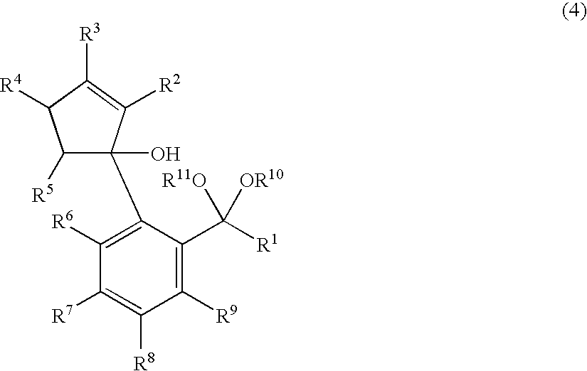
C1([R5])C(C2=C([R6])C([R7])=C([R8])C([R9])=C2C([R1])([OR10])[R11O])(O)C([R2])=C([R3])C1[R4]
